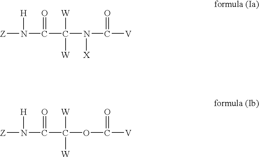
[Z]N(C(C([W])([W])N([X])C([V])=O)=O)[H].[Z]N(C(C([W])([W])OC([V])=O)=O)[H]
